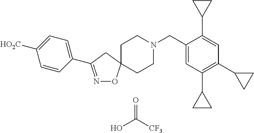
O=C([CF3])O.N1=C(C2=CC=C([HO2C])C=C2)CC2(O1)CCN(CC1=CC(C3CC3)=C(C3CC3)C=C1C1CC1)CC2
